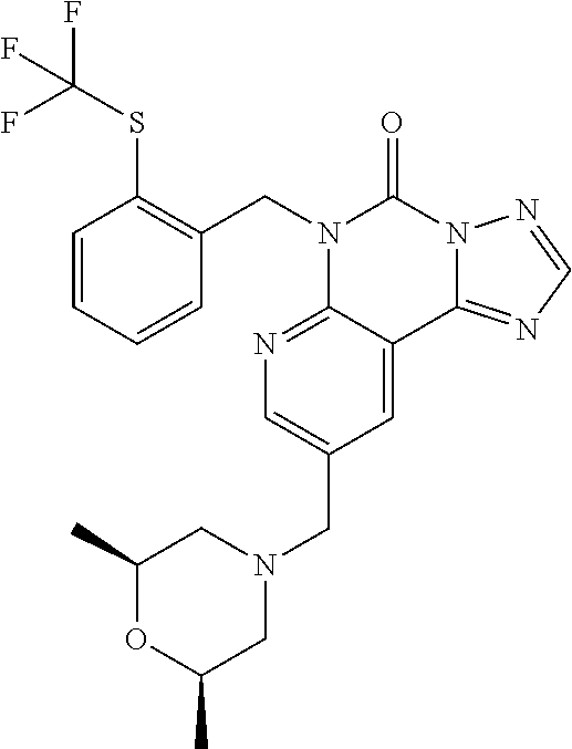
C1=CC(SC(F)(F)F)=C(CN2C3=NC=C(CN4CC(C)OC(C)C4)C=C3C3=NC=NN3C2=O)C=C1
